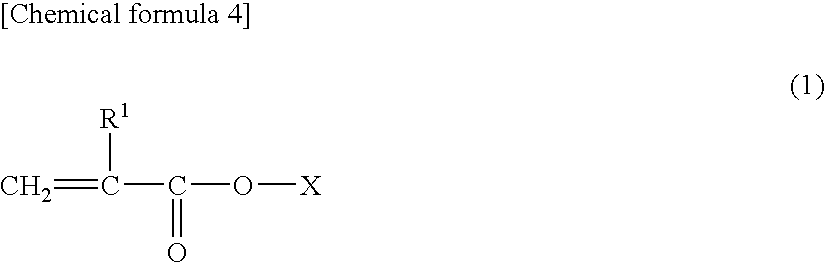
C=C(C(=O)O[X])[R1]
